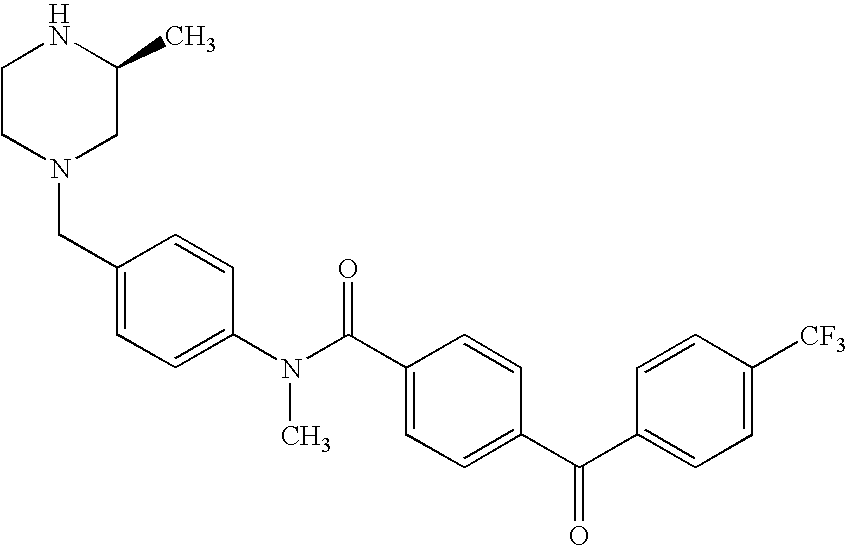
C1(CN2CC(C)NCC2)=CC=C(N(C(C2=CC=C(C(C3=CC=C([CF3])C=C3)=O)C=C2)=O)C)C=C1
